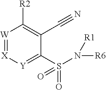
[W]1=[X][Y]=C(S(N([R1])[R6])(=O)=O)C(C#N)=C1[R2]
